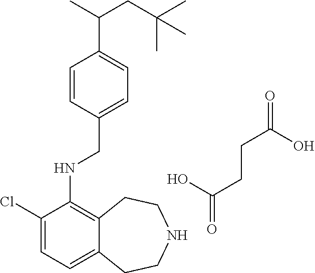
OC(CCC(=O)O)=O.C1(Cl)=CC=C2C(=C1NCC1=CC=C(C(CC(C)(C)C)C)C=C1)CCNCC2
